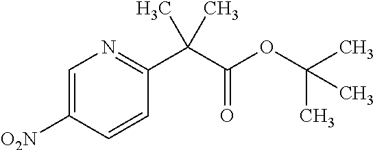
C1=C([O2N])C=CC(C(C(OC(C)(C)C)=O)(C)C)=N1
